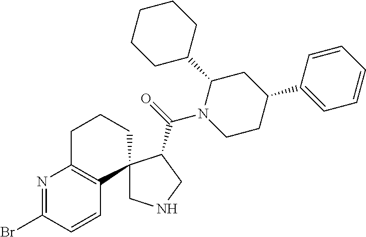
C1CCC(C2CC(C3=CC=CC=C3)CCN2C(=O)C2CNCC23C2=C(N=C(Br)C=C2)CCC3)CC1
